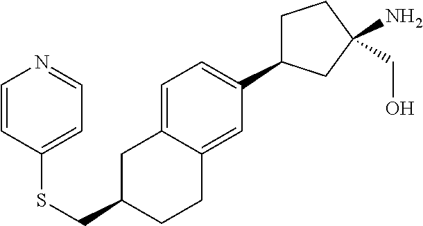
S(CC1CC2=CC=C(C3CCC(N)(CO)C3)C=C2CC1)C1=CC=NC=C1
